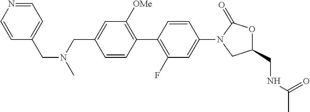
C1(CN(CC2=CC=NC=C2)C)=CC([OMe])=C(C2=C(F)C=C(N3CC(CNC(C)=O)OC3=O)C=C2)C=C1
